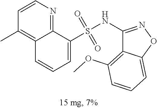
C1=CC=C(S(NC2=NOC3=CC=CC(OC)=C23)(=O)=O)C2=NC=CC(C)=C12
